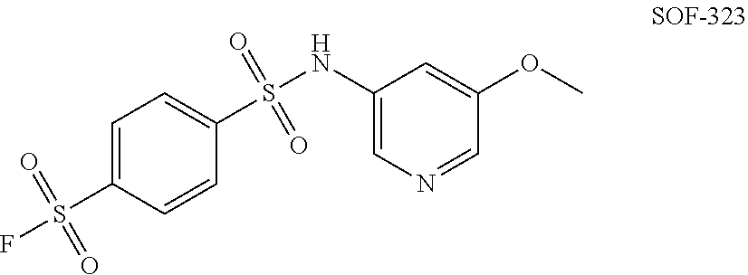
C1=C(S(F)(=O)=O)C=CC(S(NC2=CN=CC(OC)=C2)(=O)=O)=C1
